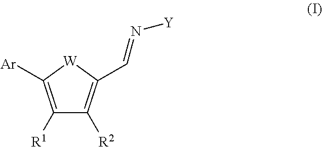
C1([R1])=C([Ar])[W]C(C=N[Y])=C1[R2]
